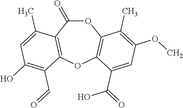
O1C(=O)C2=C(OC3=C1C(C)=C(OC)C=C3C(=O)O)C(C=O)=C(O)C=C2C
